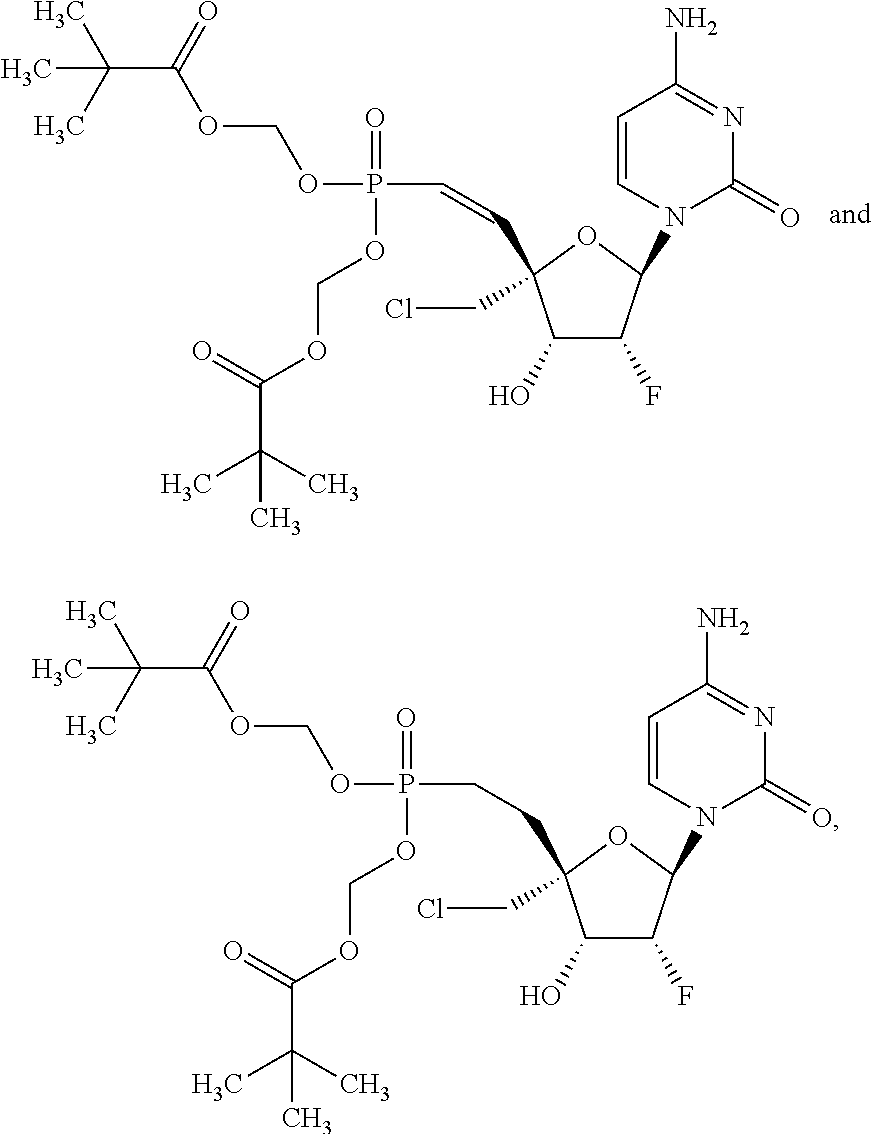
C1(O)C(F)C(N2C(=O)N=C(N)C=C2)OC1(C=CP(OCOC(C(C)(C)C)=O)(=O)OCOC(C(C)(C)C)=O)CCl.C1(O)C(F)C(N2C(=O)N=C(N)C=C2)OC1(CCP(OCOC(C(C)(C)C)=O)(=O)OCOC(C(C)(C)C)=O)CCl
